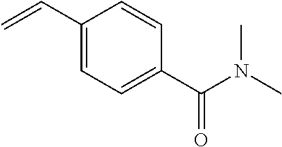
C1(C=C)=CC=C(C(N(C)C)=O)C=C1
